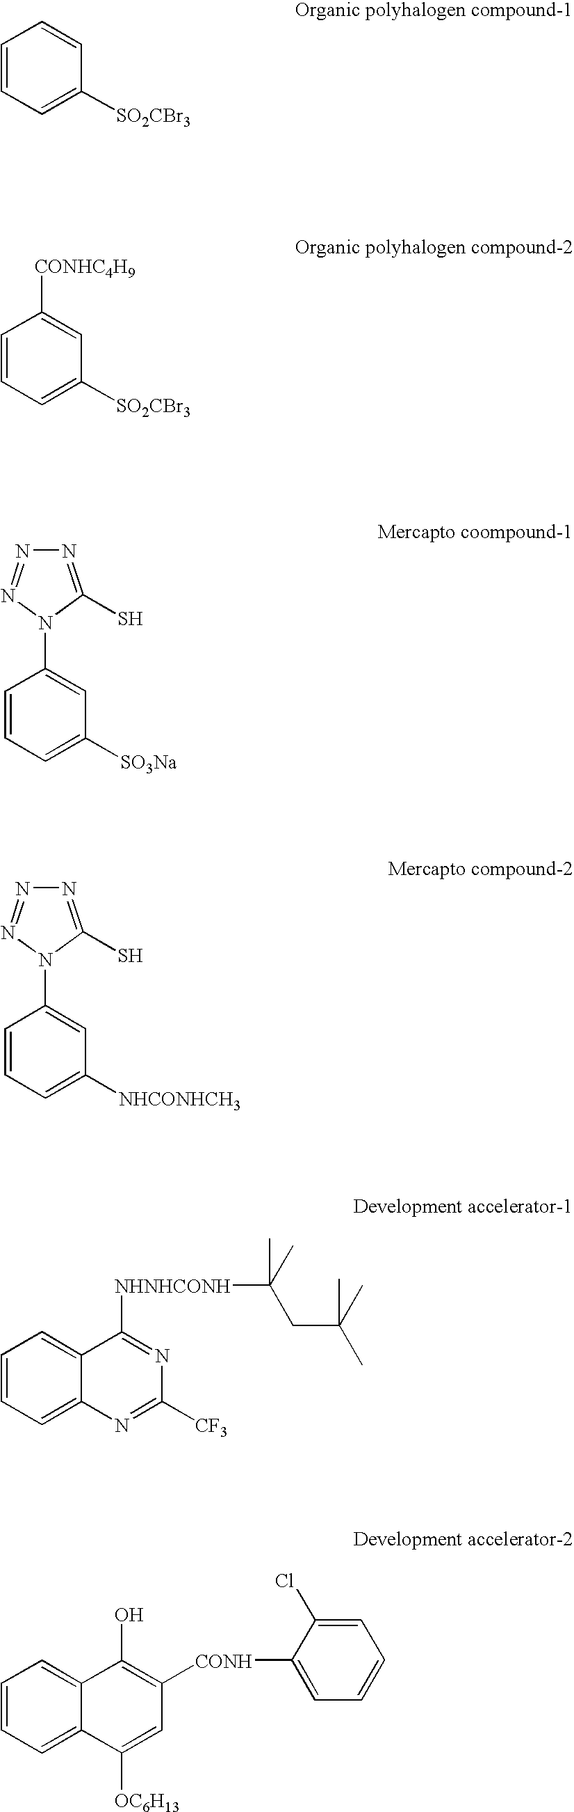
C1=C([SO2CBr3])C=CC=C1.C1=C([SO2CBr3])C=C([CONHC4H9])C=C1.N1=C(S)N(C2=CC([SO3Na])=CC=C2)N=N1.N1=C(S)N(C2=CC([NHCONHCH3])=CC=C2)N=N1.C1=CC=C2C(=C1)C([NHNHCONH]C(C)(C)CC(C)(C)C)=NC([CF3])=N2.C1=CC=C2C(=C1)C(O)=C([CONH]C1=CC=CC=C1Cl)C=C2[OC6H13]
